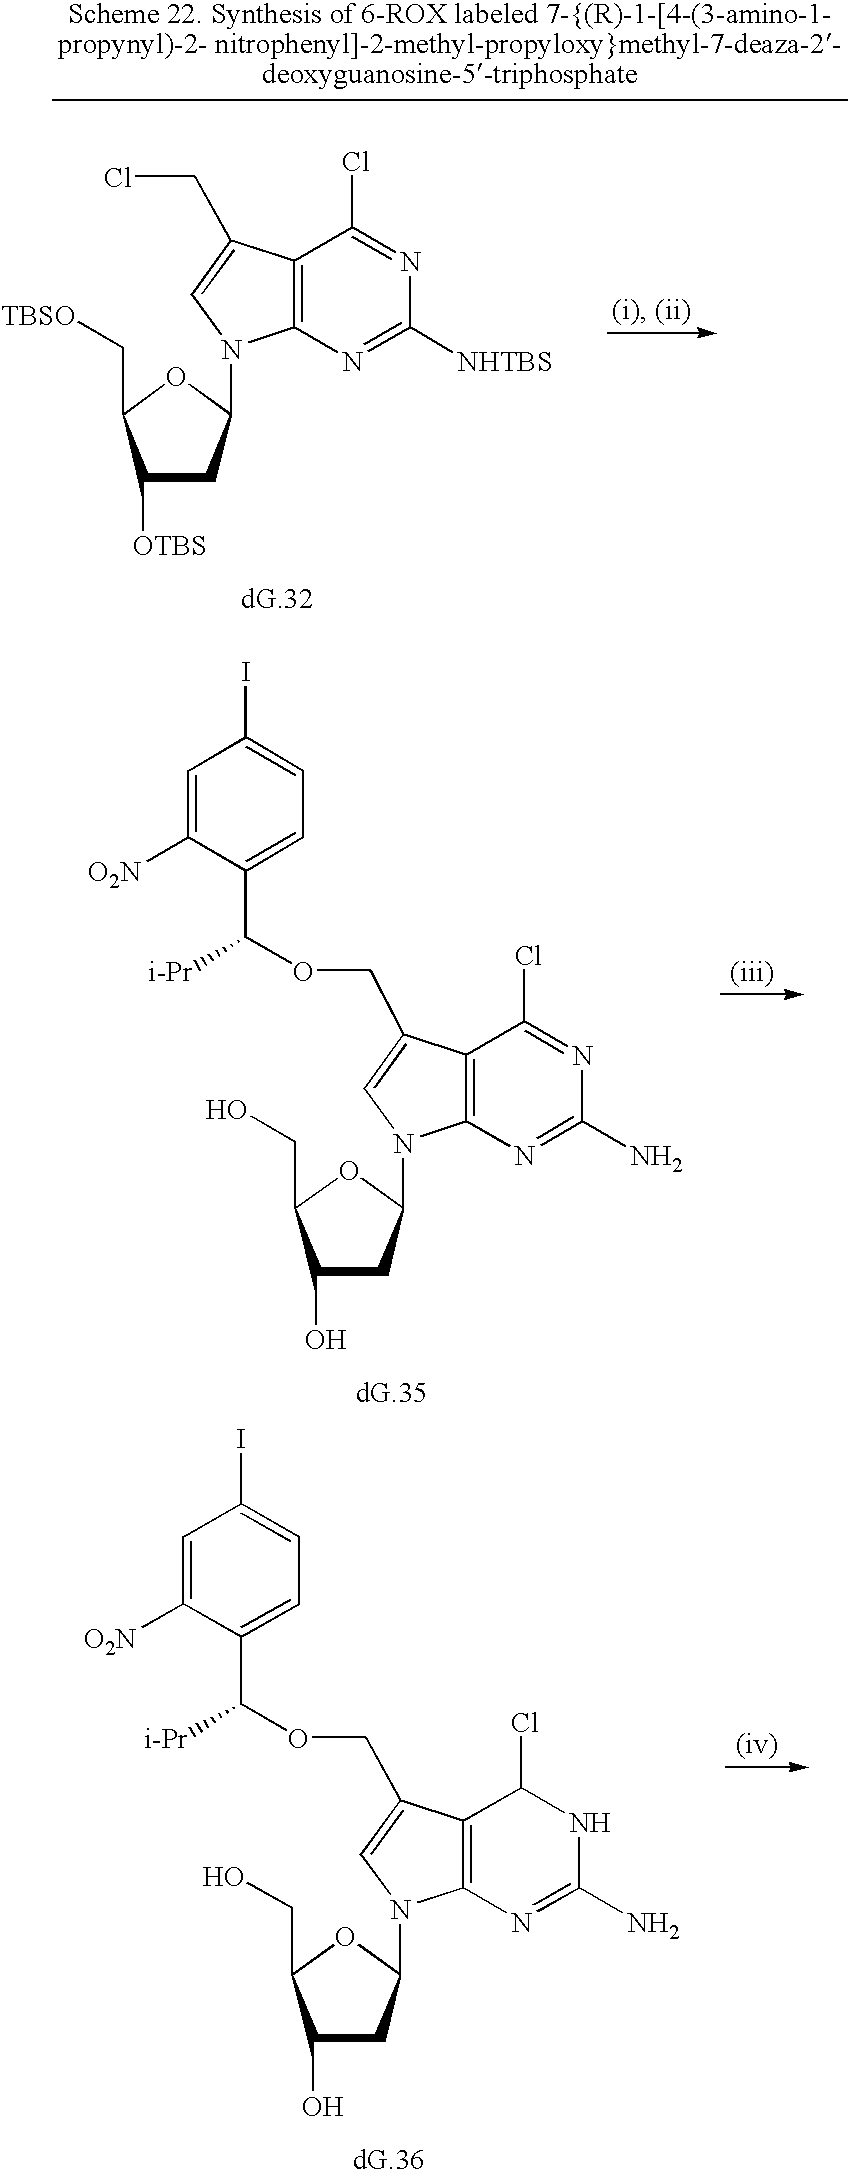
C12=C(C(COC(C3=CC=C(I)C=C3[O2N])[i-Pr])=CN1C1CC(O)C(CO)O1)C(Cl)=NC(N)=N2.C12=C(C(COC(C3=CC=C(I)C=C3[O2N])[i-Pr])=CN1C1CC(O)C(CO)O1)C(Cl)NC(N)=N2.C12=C(C(CCl)=CN1C1CC([OTBS])C(C[TBSO])O1)C(Cl)=NC([NHTBS])=N2
